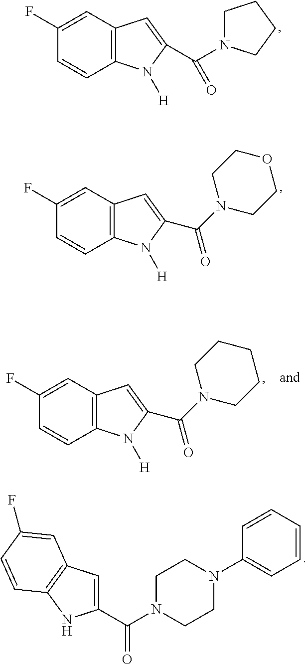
C1(F)=CC2=C(C=C1)N([H])C(C(N1CCCC1)=O)=C2.C1(F)=CC2=C(C=C1)N([H])C(C(N1CCOCC1)=O)=C2.C1(F)=CC2=C(C=C1)N([H])C(C(N1CCCCC1)=O)=C2.C1(C(N2CCN(C3=CC=CC=C3)CC2)=O)=CC2=C(N1)C=CC(F)=C2
